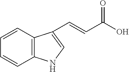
C1=CC2=C(C=C1)NC=C2C=CC(O)=O
